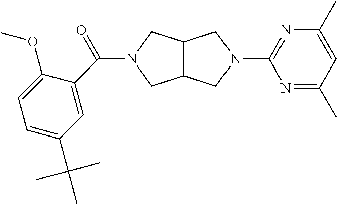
C12C(CN(C3=NC(C)=CC(C)=N3)C1)CN(C(=O)C1=CC(C(C)(C)C)=CC=C1OC)C2
